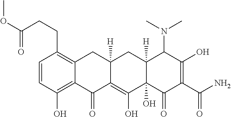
O(C)C(CCC1=C2C(=C(O)C=C1)C(=O)C1=C(O)C3(O)C([H])(CC1([H])C2)C(N(C)C)C(O)=C(C(N)=O)C3=O)=O
